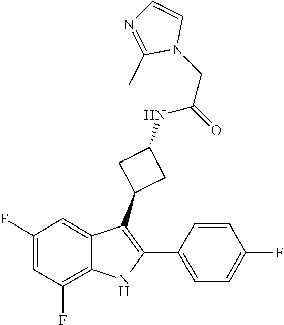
C1(F)=CC(F)=C2C(=C1)C(C1CC(NC(CN3C=CN=C3C)=O)C1)=C(C1=CC=C(F)C=C1)N2
